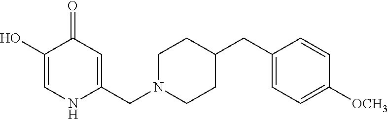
C1(O)=CNC(CN2CCC(CC3=CC=C([OCH3])C=C3)CC2)=CC1=O
